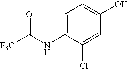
C1=C(NC(=O)[F3C])C(Cl)=CC(O)=C1
